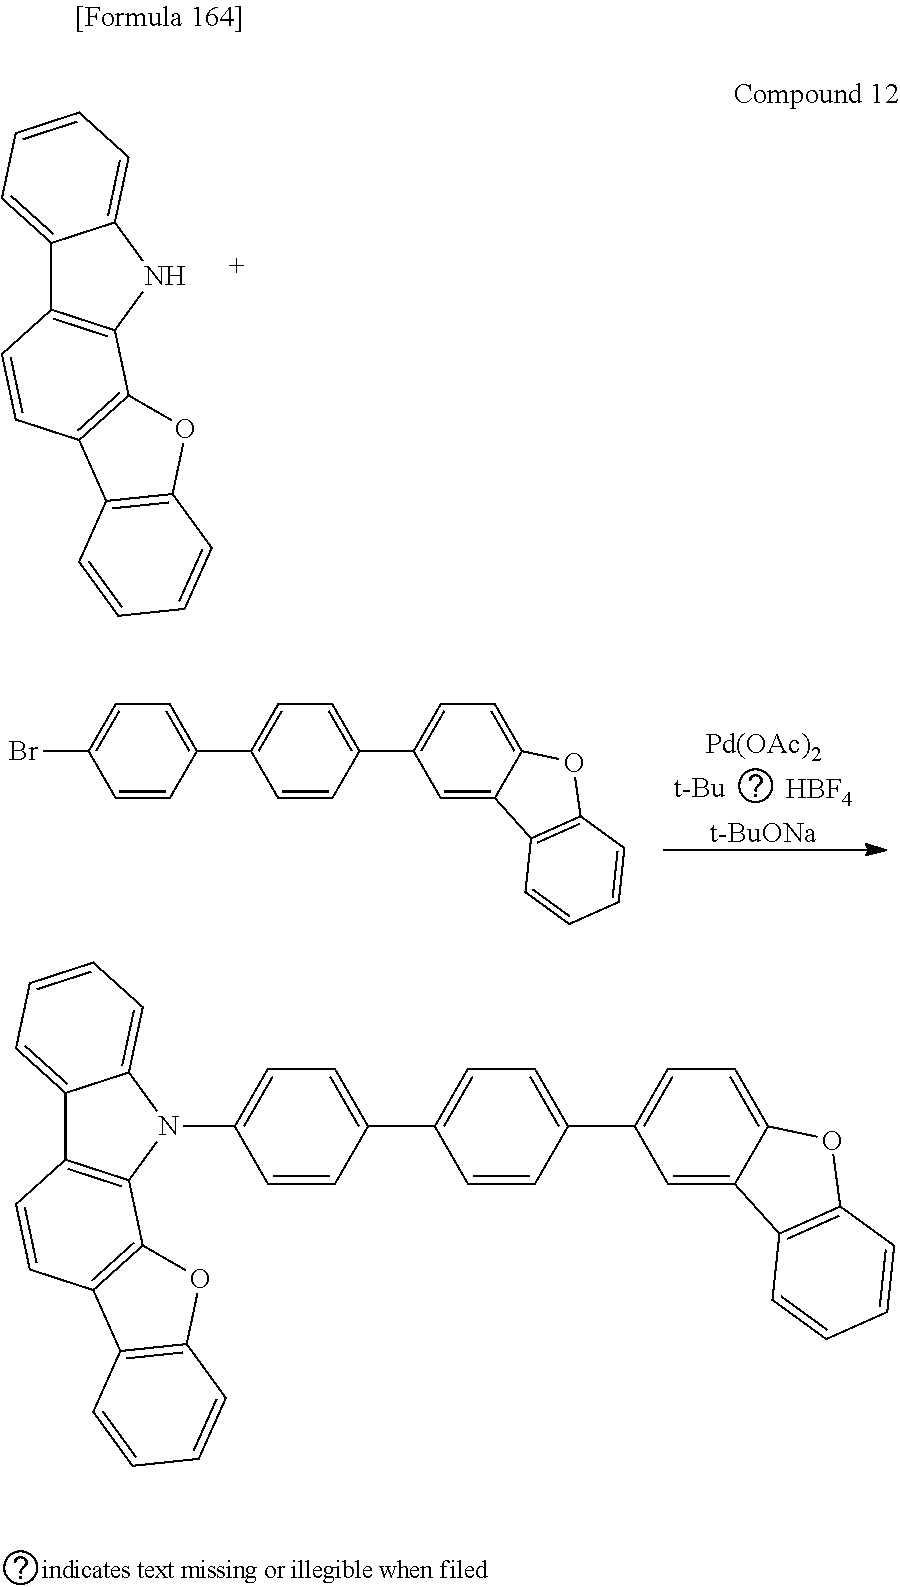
C12=CC=CC=C1NC1=C2C=CC2=C1OC1=C2C=CC=C1.[t-Bu].[HBF4].[Pd(OAc)2].[t-BuONa].C1=CC(C2=CC=C(C3=CC=C4C(=C3)C3=C(O4)C=CC=C3)C=C2)=CC=C1Br.C1=CC(C2=CC=C(C3=CC=C4C(=C3)C3=C(O4)C=CC=C3)C=C2)=CC=C1N1C2=C(C3=CC=CC=C31)C=CC1=C2OC2=C1C=CC=C2
